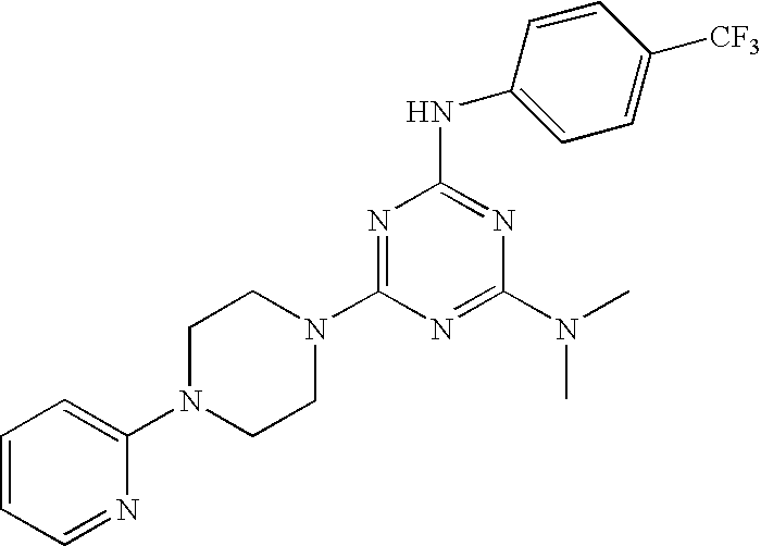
C1=CC=NC(N2CCN(C3=NC(NC4=CC=C([CF3])C=C4)=NC(N(C)C)=N3)CC2)=C1
